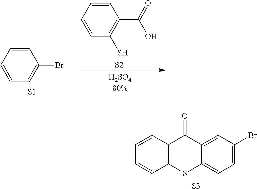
C1=CC=CC(S)=C1C(=O)O.[S2].C1=CC=CC=C1Br.[S1].C12=C(SC3=CC=C(Br)C=C3C1=O)C=CC=C2.[S3]
